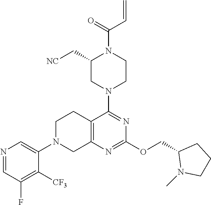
C12=C(N=C(OCC3N(C)CCC3)N=C1N1CCN(C(=O)C=C)C(C[NC])C1)CN(C1=CN=CC(F)=C1[CF3])CC2
